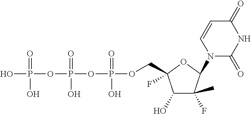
OP(OP(OP(OCC1(F)C(O)C(F)(C)C(N2C(=O)NC(=O)C=C2)O1)(=O)O)(=O)O)(=O)O
